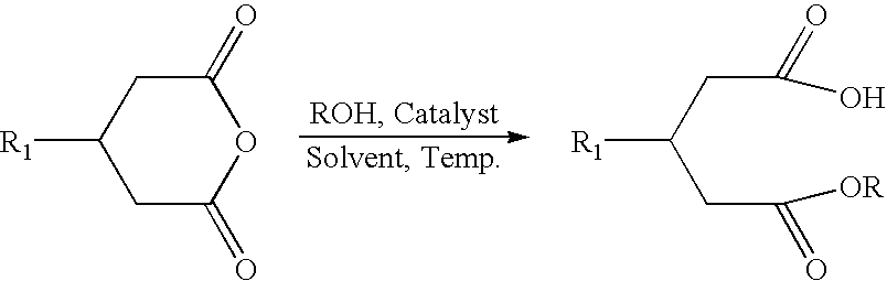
O=C1CC([R1])CC(=O)O1.O=C(CC(CC(=O)[OR])[R1])O
